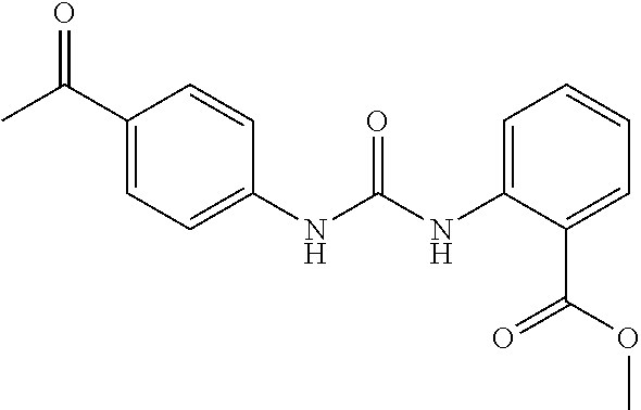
C1=C(C(C)=O)C=CC(NC(=O)NC2=CC=CC=C2C(=O)OC)=C1
